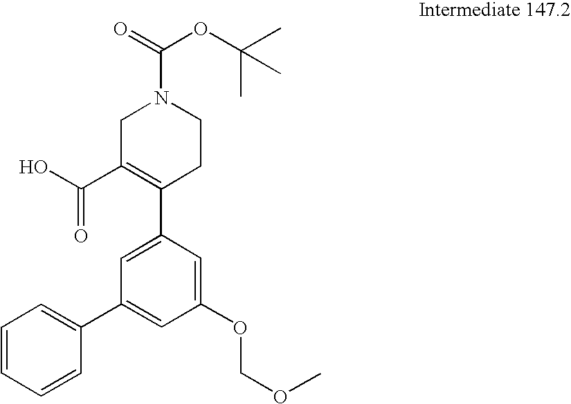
C1(OCOC)=CC(C2=C(C(=O)O)CN(C(OC(C)(C)C)=O)CC2)=CC(C2=CC=CC=C2)=C1
